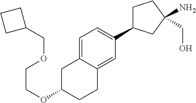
O(C1CCC2=CC(C3CCC(N)(CO)C3)=CC=C2C1)CCOCC1CCC1
